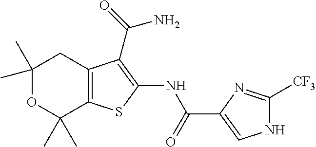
C1(C)(C)OC(C)(C)C2=C(C1)C(C(=O)N)=C(NC(C1=CNC([CF3])=N1)=O)S2
